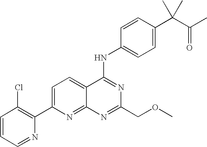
C1=CC=NC(C2=CC=C3C(=N2)N=C(COC)N=C3NC2=CC=C(C(C(C)=O)(C)C)C=C2)=C1Cl
